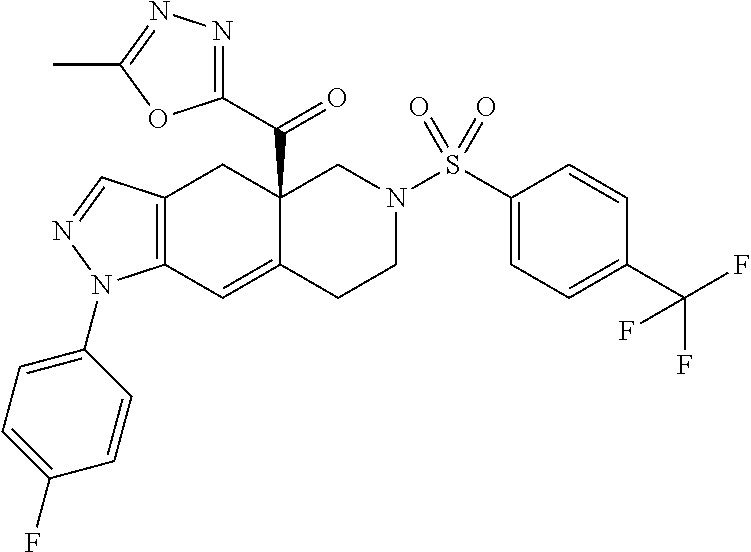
C12(C(C3=NN=C(C)O3)=O)C(=CC3=C(C1)C=NN3C1=CC=C(F)C=C1)CCN(S(C1=CC=C(C(F)(F)F)C=C1)(=O)=O)C2
